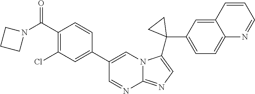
N1(C(C2=C(Cl)C=C(C3=CN4C(=NC=C4C4(C5=CC=C6C(=C5)C=CC=N6)CC4)N=C3)C=C2)=O)CCC1
